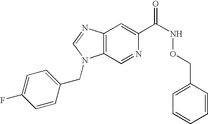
C12=C(N=CN1CC1=CC=C(F)C=C1)C=C(C(NOCC1=CC=CC=C1)=O)N=C2
